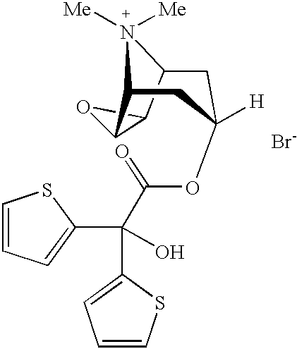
C1C2C3OC3C(CC1([H])OC(=O)C(O)(C1=CC=CS1)C1=CC=CS1)[N+]2([Me])[Me].[Br-]
